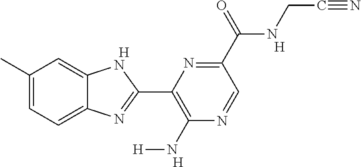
[H].C1(C)=CC=C2C(=C1)NC(C1=C(N[H])N=CC(C(NCC#N)=O)=N1)=N2.[H].[H]
